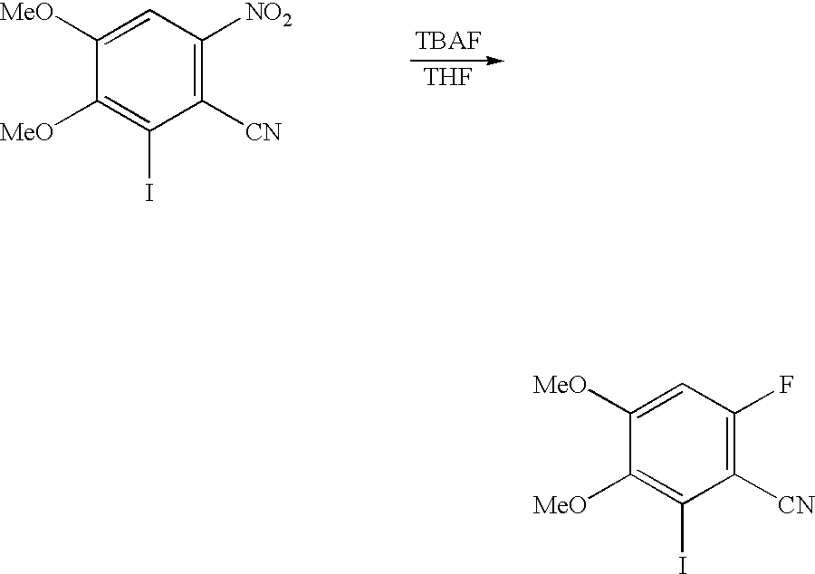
C1=C([MeO])C([MeO])=C(I)C([CN])=C1[NO2].[TBAF].[THF].C1=C([MeO])C([MeO])=C(I)C([CN])=C1F
